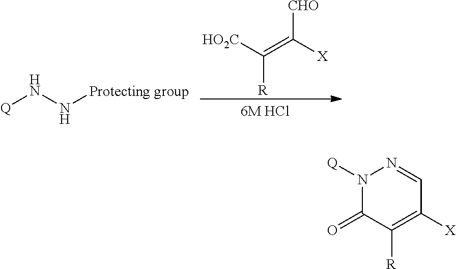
[Q]NN[Protecting group].C(=C([X])[CHO])([HO2C])[R].[Q]N1N=CC([X])=C([R])C1=O
